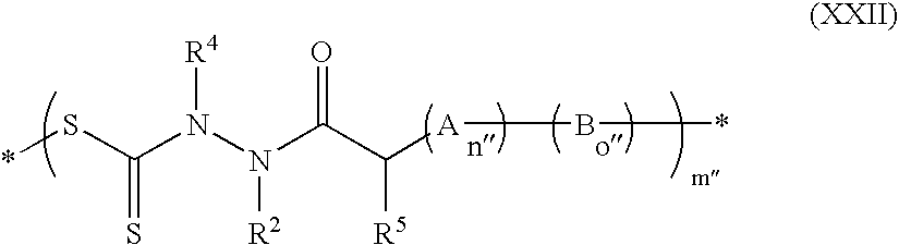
*SC(N(N(C(C([A]B*)[R5])=O)[R2])[R4])=S
